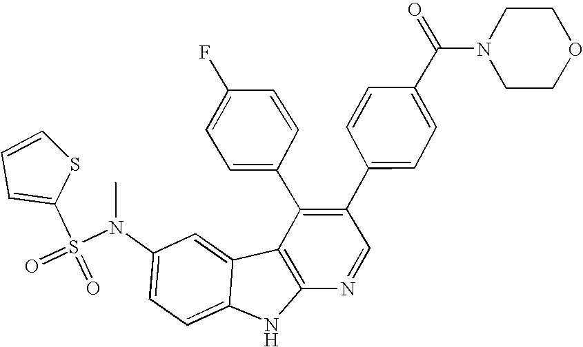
C1=CSC(S(=O)(=O)N(C2=CC=C3C(=C2)C2=C(N3)N=CC(C3=CC=C(C(N4CCOCC4)=O)C=C3)=C2C2=CC=C(F)C=C2)C)=C1
